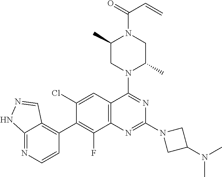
C12=C(C=C(Cl)C(C3=C4C(=NC=C3)NN=C4)=C1F)C(N1C(C)CN(C(=O)C=C)C(C)C1)=NC(N1CC(N(C)C)C1)=N2
